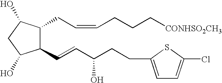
C1(C=CC(CCC2=CC=C(Cl)S2)O)C(CC=CCCC[CONHSO2CH3])C(O)CC1O
